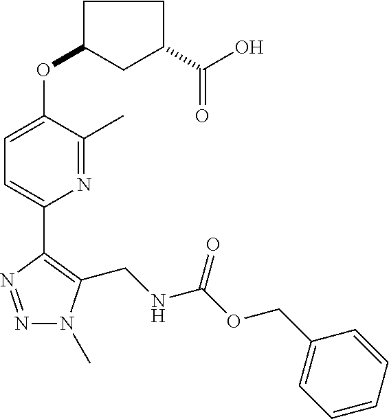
N1=NC(C2=CC=C(OC3CC(C(O)=O)CC3)C(C)=N2)=C(CNC(OCC2=CC=CC=C2)=O)N1C
